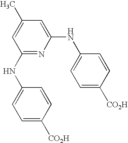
C1(NC2=CC=C([CO2H])C=C2)=CC(C)=CC(NC2=CC=C([CO2H])C=C2)=N1
